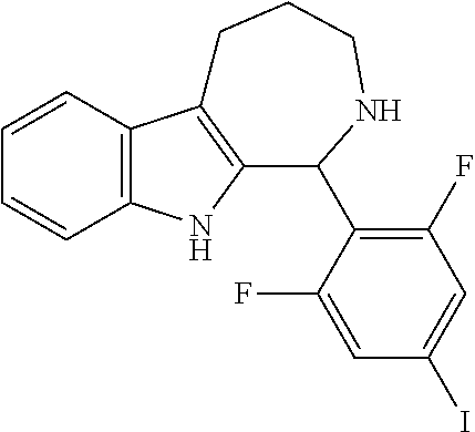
C1=CC2=C(C=C1)NC1=C2CCCNC1C1=C(F)C=C(I)C=C1F
